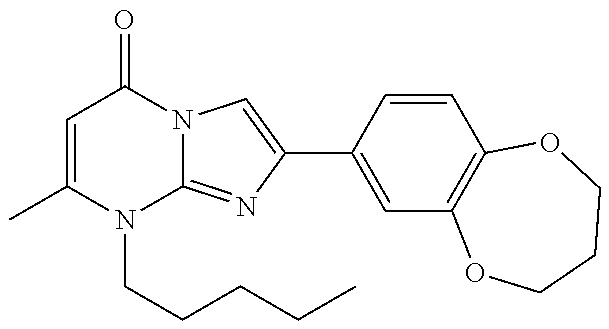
C1=C(C)N(CCCCC)C2=NC(C3=CC4=C(C=C3)OCCCO4)=CN2C1=O
